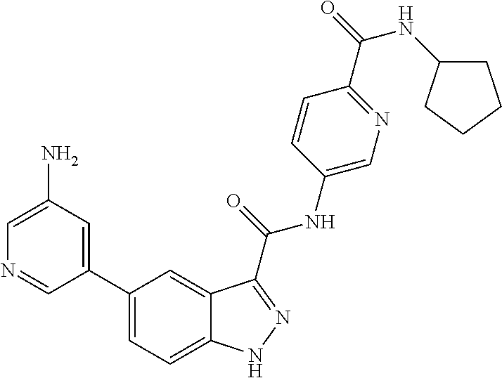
C1(N)=CN=CC(C2=CC=C3C(=C2)C(C(NC2=CN=C(C(=O)NC4CCCC4)C=C2)=O)=NN3)=C1
